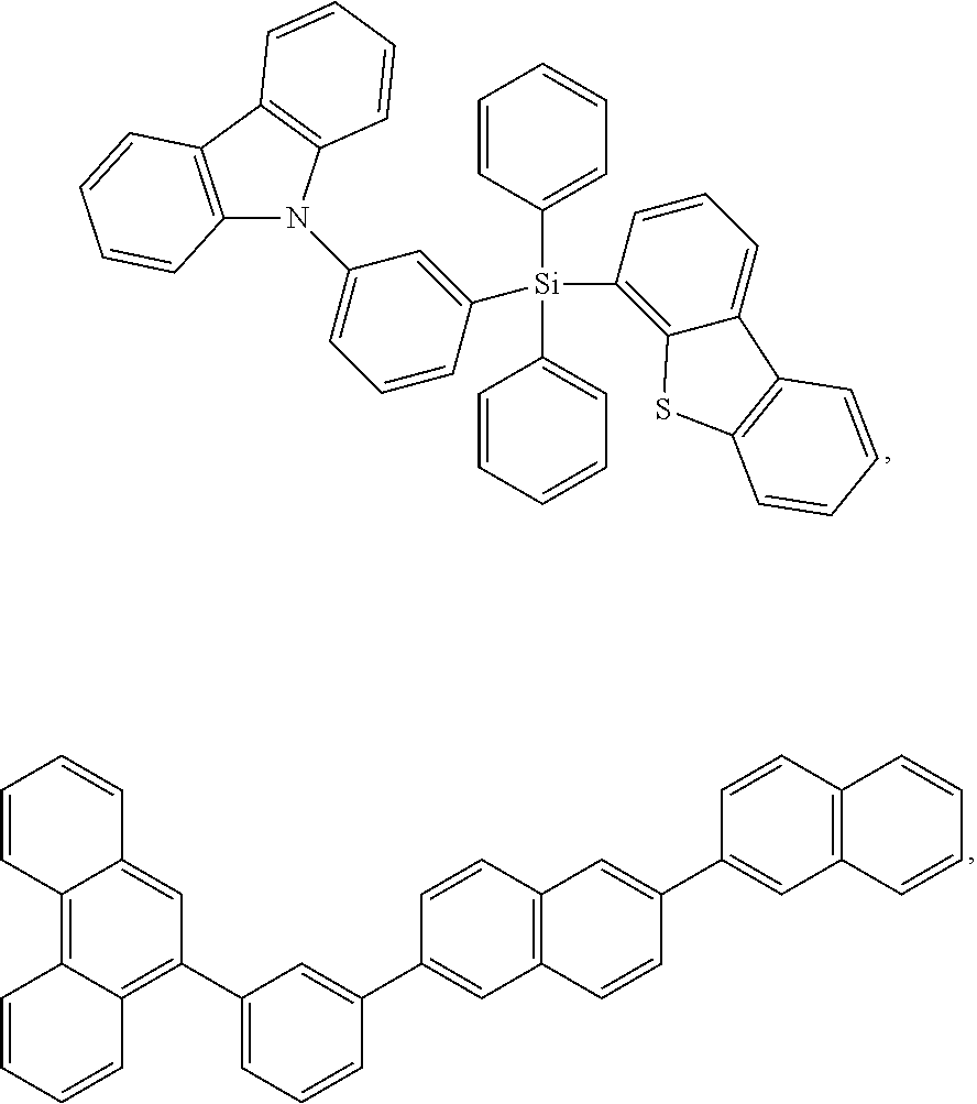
C1=CC([Si](C2=CC=CC=C2)(C2=CC=CC=C2)C2=C3C(=CC=C2)C2=C(S3)C=CC=C2)=CC(N2C3=C(C4=C2C=CC=C4)C=CC=C3)=C1.C1=C2C(=C3C(=C1C1=CC=CC(C4=CC5=C(C=C4)C=C(C4=CC6=C(C=C4)C=CC=C6)C=C5)=C1)C=CC=C3)C=CC=C2
